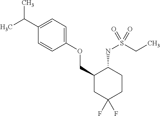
C1(C(C)C)=CC=C(OCC2CC(F)(F)CCC2NS(CC)(=O)=O)C=C1
